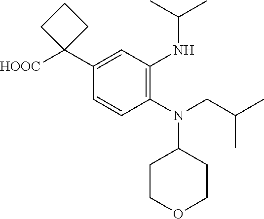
C1(N(CC(C)C)C2CCOCC2)=C(NC(C)C)C=C(C2([HOOC])CCC2)C=C1
